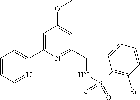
C1=CC=NC(C2=CC(OC)=CC(CNS(C3=C(Br)C=CC=C3)(=O)=O)=N2)=C1
